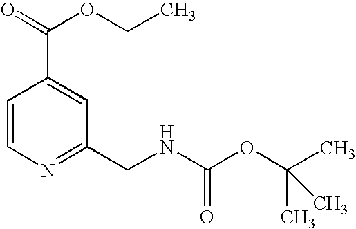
C(C1=CC(CNC(=O)OC(C)(C)C)=NC=C1)(=O)OCC
